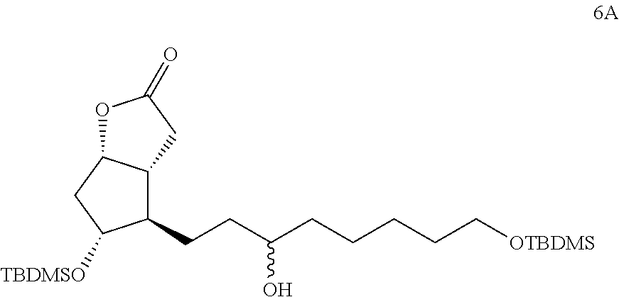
C(CC(CCCCC[OTBDMS])O)C1C2C(CC1[TBDMSO])OC(=O)C2
